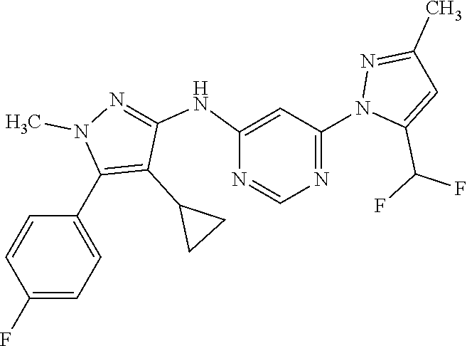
FC1=CC=C(C2=C(C3CC3)C(NC3=CC(N4C(C(F)F)=CC(C)=N4)=NC=N3)=NN2C)C=C1
